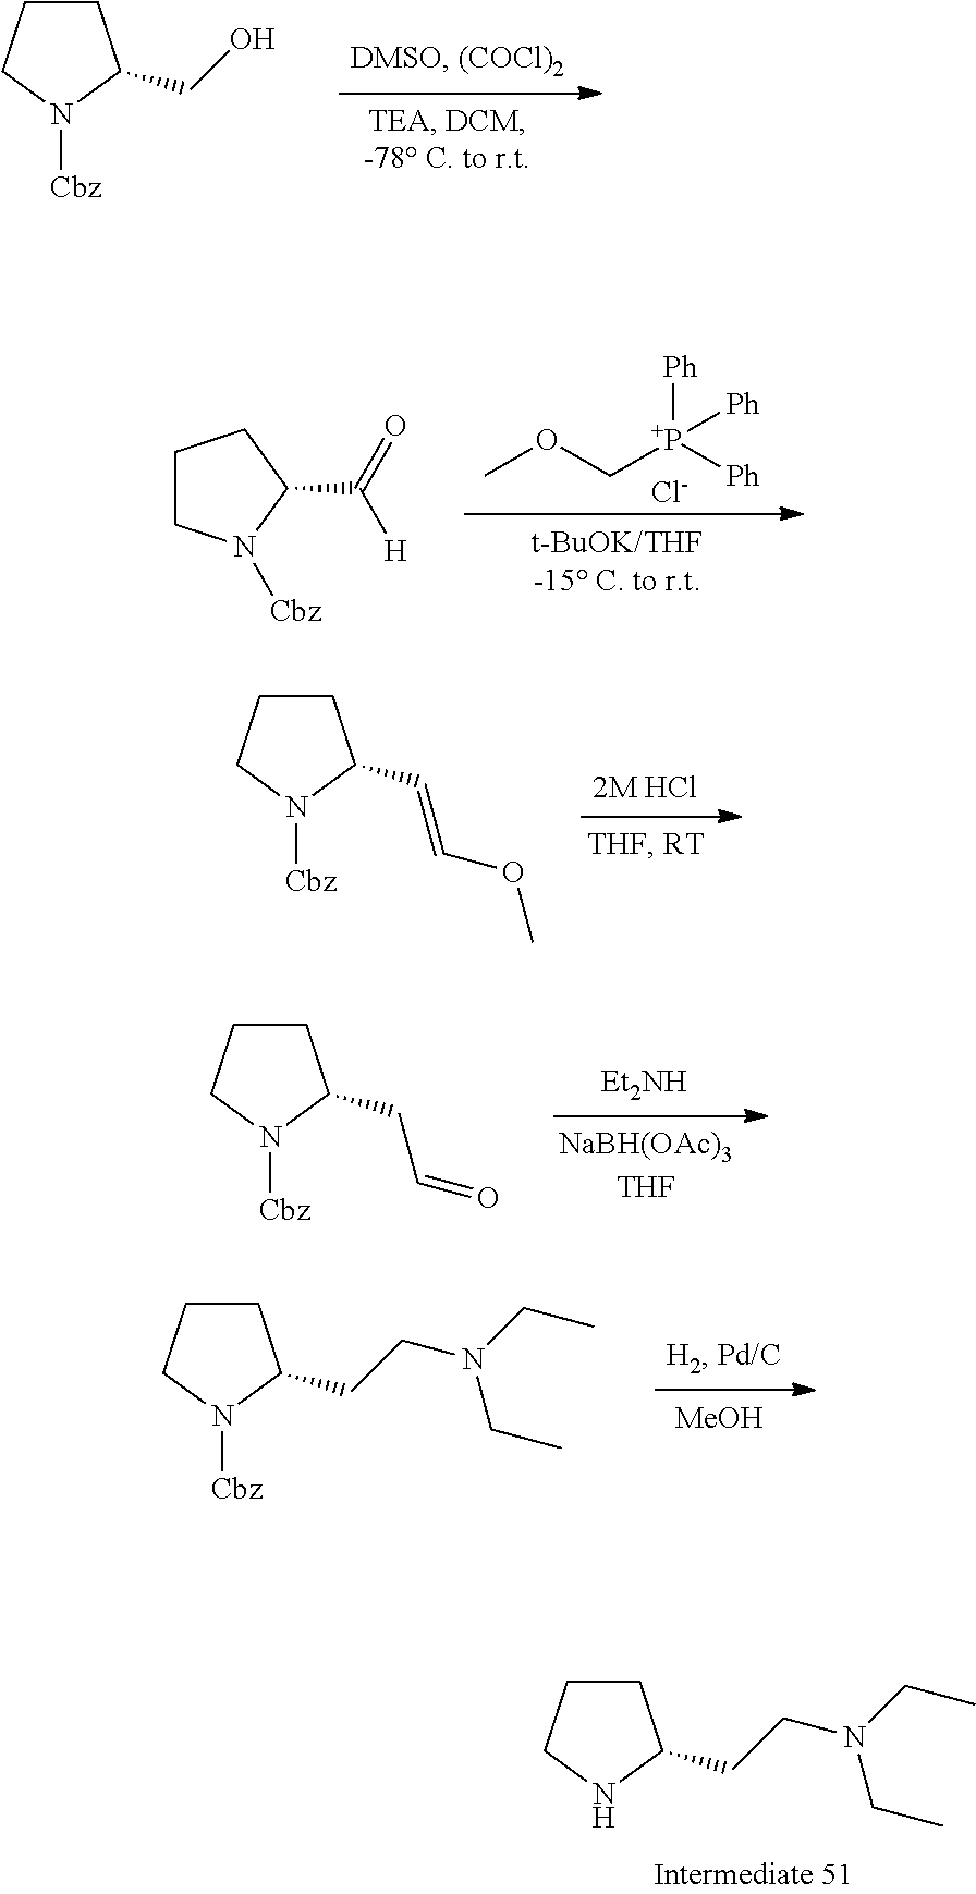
C1CCN([Cbz])C1CO.C1CN([Cbz])C(C(=O)[H])C1.COC[P+]([Ph])([Ph])[Ph].[Cl-].C1CCN([Cbz])C1C=COC.C1CCN([Cbz])C1CCN(CC)CC.[MeOH].C1CCNC1CCN(CC)CC.C1CCN([Cbz])C1CC=O.[Et2NH]
